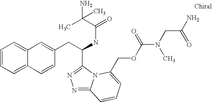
C1=CC=C2C(=C1)C=C(CC(NC(=O)C(C)(N)C)C1=NN=C3N1C(COC(N(C)CC(N)=O)=O)=CC=C3)C=C2
